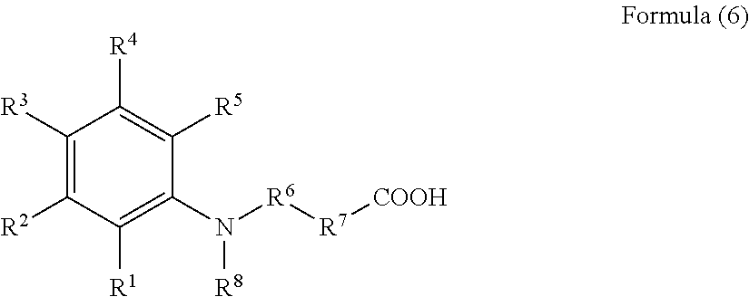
C1([R3])=C([R2])C([R1])=C(N([R6][R7][COOH])[R8])C([R5])=C1[R4]
